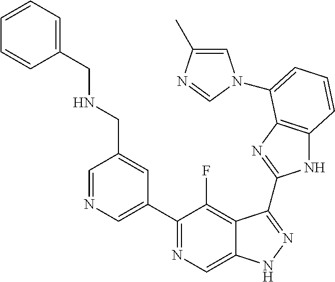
C1=NC=C(C2=NC=C3C(=C2F)C(C2=NC4=C(N2)C=CC=C4N2C=C(C)N=C2)=NN3)C=C1CNCC1=CC=CC=C1
